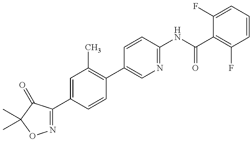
N1=C(C2=CC(C)=C(C3=CN=C(NC(C4=C(F)C=CC=C4F)=O)C=C3)C=C2)C(=O)C(C)(C)O1
